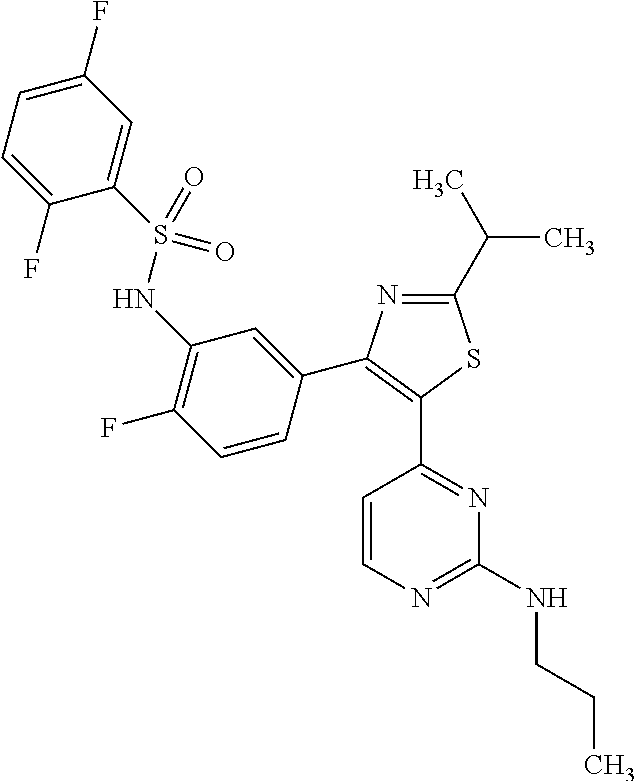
N1=C(C(C)C)SC(C2=NC(NCCC)=NC=C2)=C1C1=CC(NS(C2=CC(F)=CC=C2F)(=O)=O)=C(F)C=C1
